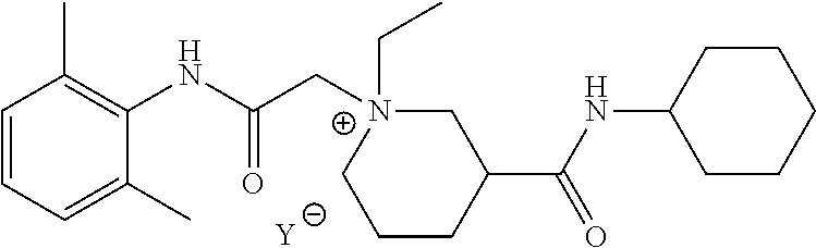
[Y].C1=CC=C(C)C(NC(C[N+]2(CC)CC(C(NC3CCCCC3)=O)CCC2)=O)=C1C
